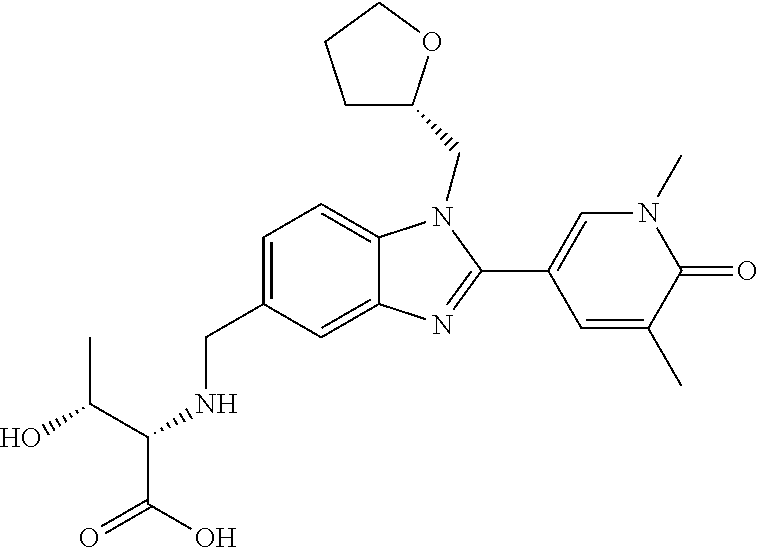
C1=C(CNC(C(O)=O)C(O)C)C=C2C(=C1)N(CC1CCCO1)C(C1=CN(C)C(=O)C(C)=C1)=N2
